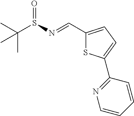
C(S(=O)N=CC1=CC=C(C2=NC=CC=C2)S1)(C)(C)C
